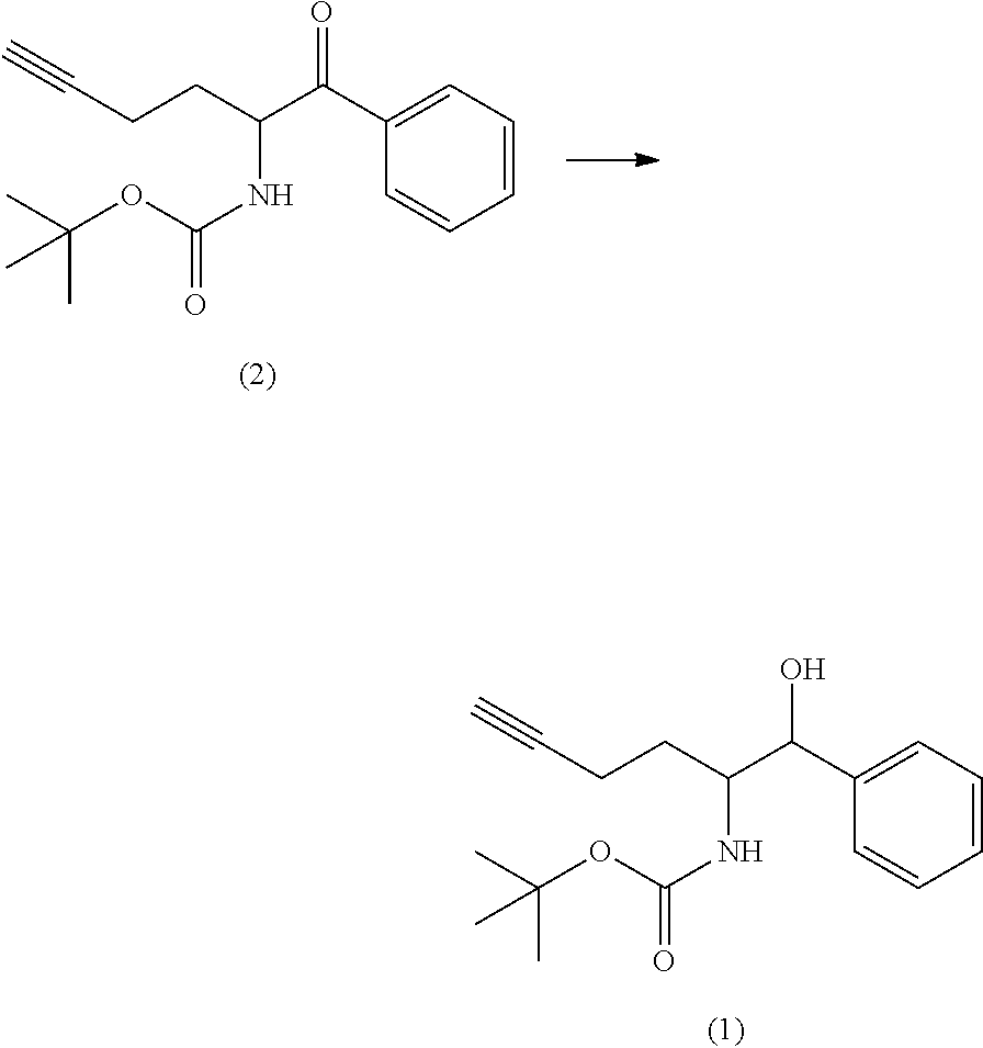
C1(C(C(CCC#C)NC(OC(C)(C)C)=O)=O)=CC=CC=C1.C1(C(C(CCC#C)NC(OC(C)(C)C)=O)O)=CC=CC=C1
